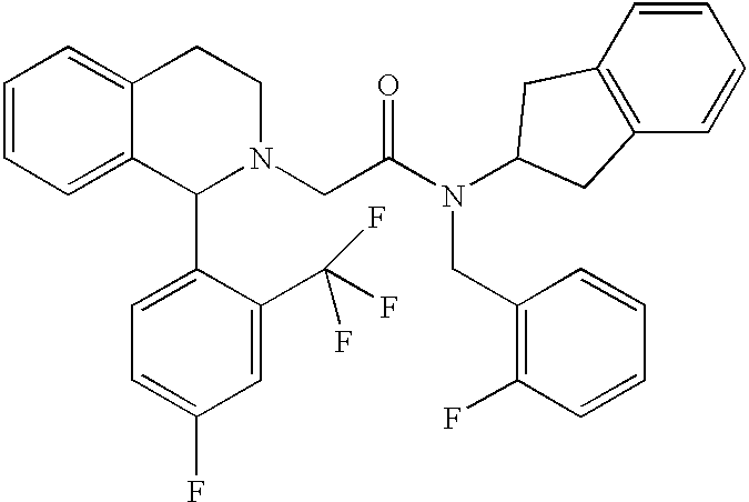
C1=CC=C2C(=C1)CCN(CC(N(C1CC3=C(C=CC=C3)C1)CC1=C(F)C=CC=C1)=O)C2C1=CC=C(F)C=C1C(F)(F)F
